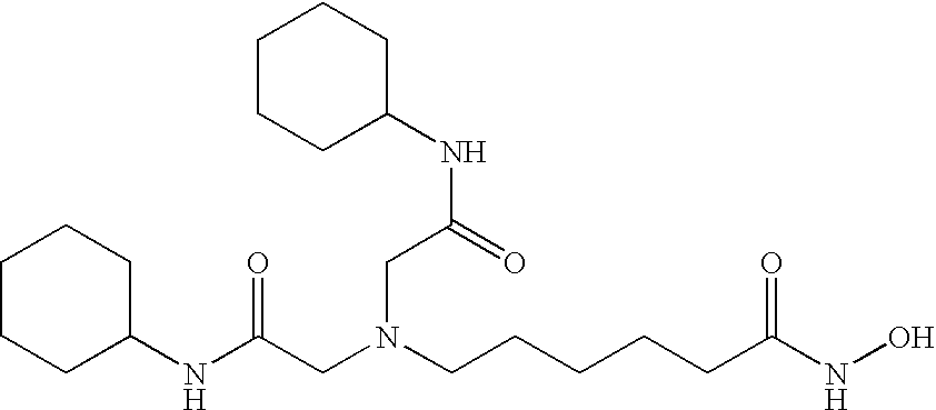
C1CCC(NC(CN(CCCCCC(NO)=O)CC(NC2CCCCC2)=O)=O)CC1
